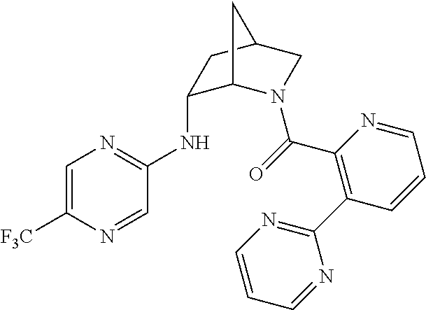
C1=C([F3C])N=CC(NC2C3N(C(=O)C4=C(C5=NC=CC=N5)C=CC=N4)CC(C2)C3)=N1
